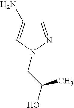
C1=NN(CC(O)C)C=C1N
